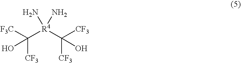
C([R4](C([CF3])([CF3])O)(N)N)([F3C])([CF3])O
